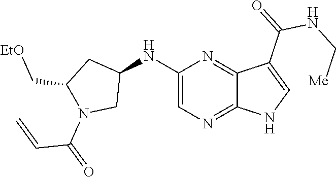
C1(NC2CC(C[EtO])N(C(C=C)=O)C2)=CN=C2C(=N1)C(C(NC[Me])=O)=CN2
